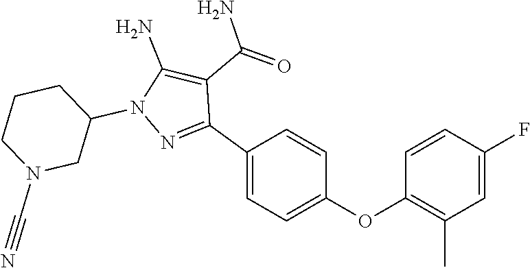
C1N(C#N)CC(N2C(N)=C(C(=O)N)C(C3=CC=C(OC4=C(C)C=C(F)C=C4)C=C3)=N2)CC1
